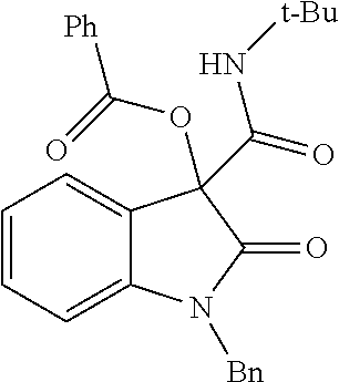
C1=CC=C2C(=C1)C(C(=O)N[t-Bu])(OC(=O)[Ph])C(=O)N2[Bn]
